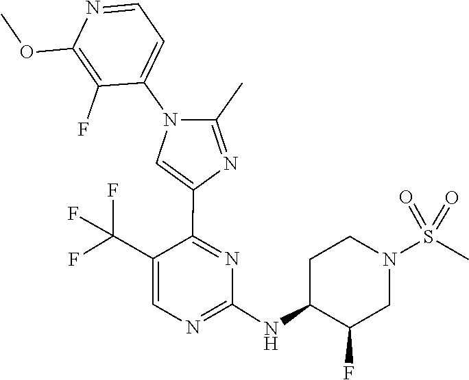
C1(NC2C(F)CN(S(=O)(=O)C)CC2)=NC=C(C(F)(F)F)C(C2=CN(C3=CC=NC(OC)=C3F)C(C)=N2)=N1
